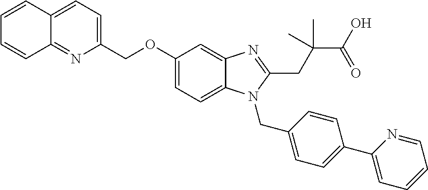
C1(COC2=CC=C3C(=C2)N=C(CC(C(O)=O)(C)C)N3CC2=CC=C(C3=CC=CC=N3)C=C2)=CC=C2C(=N1)C=CC=C2
